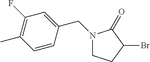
C1CC(Br)C(=O)N1CC1=CC(F)=C(C)C=C1
